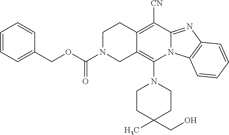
C1CC(C)(CO)CCN1C1=C2C(=C([CN])C3=NC4=C(N13)C=CC=C4)CCN(C(OCC1=CC=CC=C1)=O)C2
